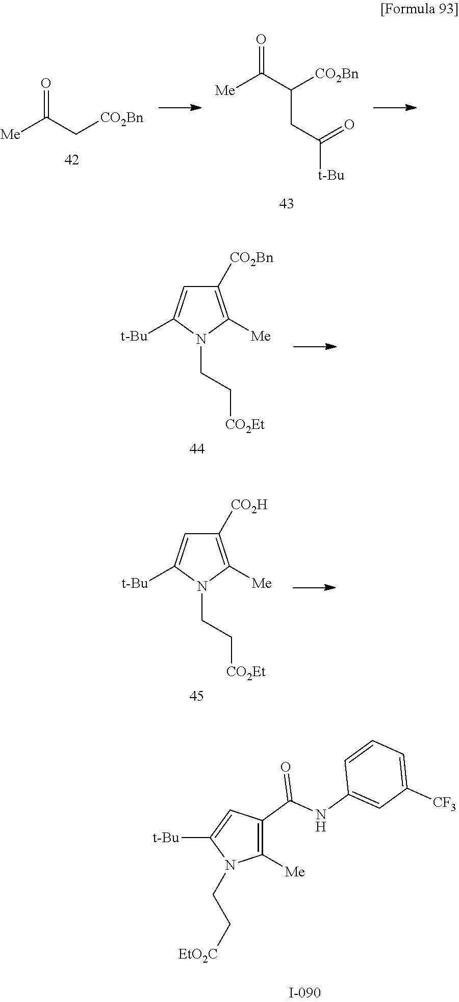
[Me]C(C([CO2Bn])CC([t-Bu])=O)=O.[Me]C(C[CO2Bn])=O.C1([CO2Bn])=C([Me])N(CC[CO2Et])C([t-Bu])=C1.C1([CO2H])=C([Me])N(CC[CO2Et])C([t-Bu])=C1.C1([Me])=C(C(=O)NC2=CC([CF3])=CC=C2)C=C([t-Bu])N1CC[EtO2C]
